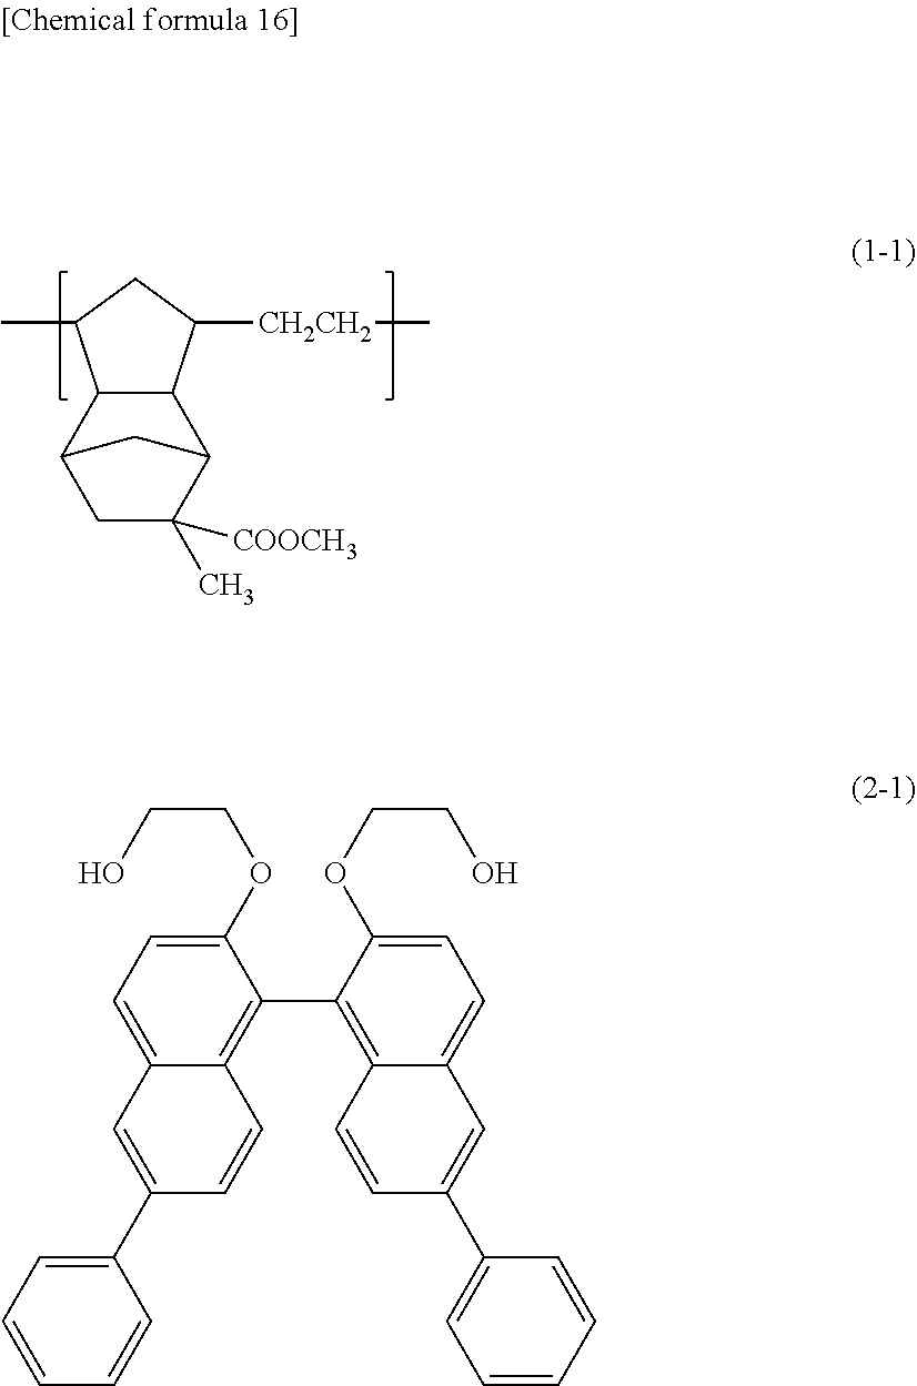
C1([CH2CH2]C)CC(C)C2C1C1C(C)([COOCH3])CC2C1.C1(OCCO)=CC=C2C(=C1C1=C3C(=CC=C1OCCO)C=C(C1=CC=CC=C1)C=C3)C=CC(C1=CC=CC=C1)=C2
